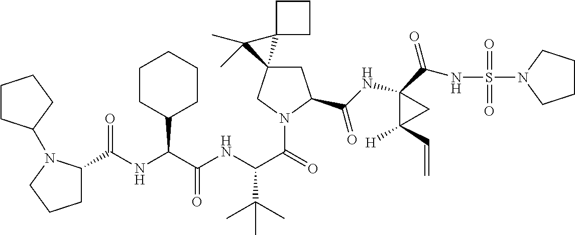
C(C(NC(C(=O)N1CC2(CC1C(NC1(C(NS(=O)(=O)N3CCCC3)=O)C([H])(C=C)C1)=O)C1(C2(C)C)CCC1)C(C)(C)C)=O)(C1CCCCC1)NC(=O)C1CCCN1C1CCCC1
